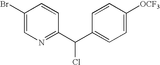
C1(Br)=CN=C(C(C2=CC=C([OCF3])C=C2)Cl)C=C1
